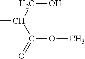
CC(C(OC)=O)CO
